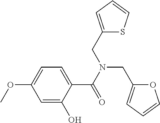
C1=C(O)C(C(N(CC2=CC=CS2)CC2=CC=CO2)=O)=CC=C1OC
